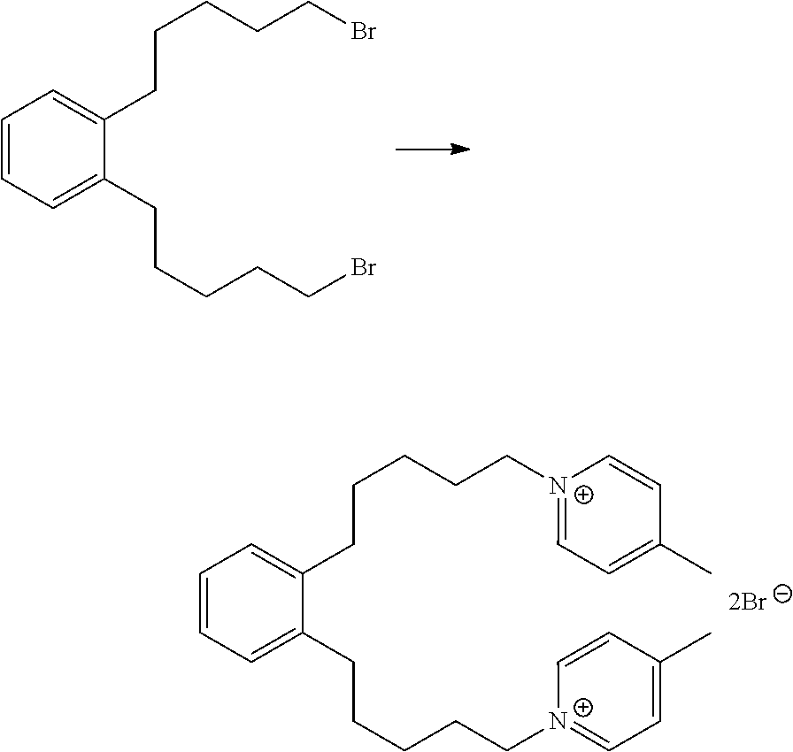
C1=CC=C(CCCCCBr)C(CCCCCBr)=C1.C1=CC=C(CCCCC[N+]2=CC=C(C)C=C2)C(CCCCC[N+]2=CC=C(C)C=C2)=C1
